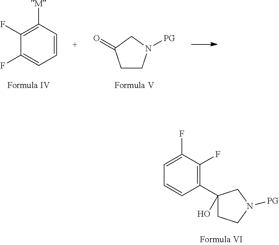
C1CN([PG])CC1=O.C1=CC([M])=C(F)C(F)=C1.C1(C2(O)CCN([PG])C2)=C(F)C(F)=CC=C1
